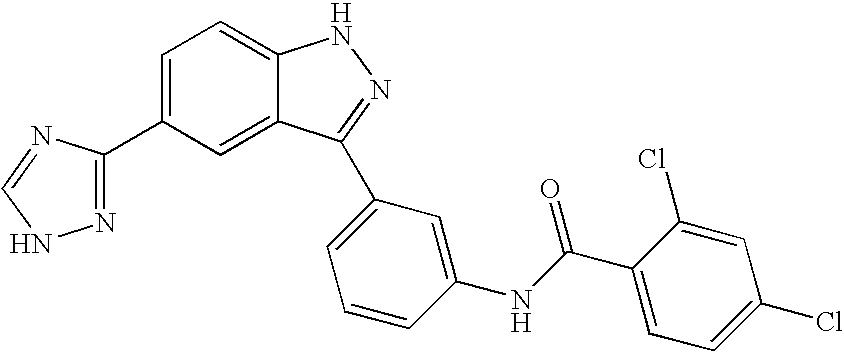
C1(C2=NNC=N2)=CC=C2C(=C1)C(C1=CC=CC(NC(C3=CC=C(Cl)C=C3Cl)=O)=C1)=NN2
